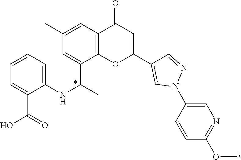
C1=CC=C(NC(C)C2=CC(C)=CC3=C2OC(C2=CN(C4=CN=C(OC)C=C4)N=C2)=CC3=O)C(C(O)=O)=C1
